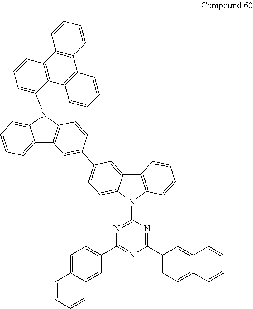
C12=CC=CC=C1N(C1=CC=CC3=C1C1=C(C4=C3C=CC=C4)C=CC=C1)C1=C2C=C(C2=CC=C3C(=C2)C2=C(N3C3=NC(C4=CC=C5C(=C4)C=CC=C5)=NC(C4=CC=C5C(=C4)C=CC=C5)=N3)C=CC=C2)C=C1
